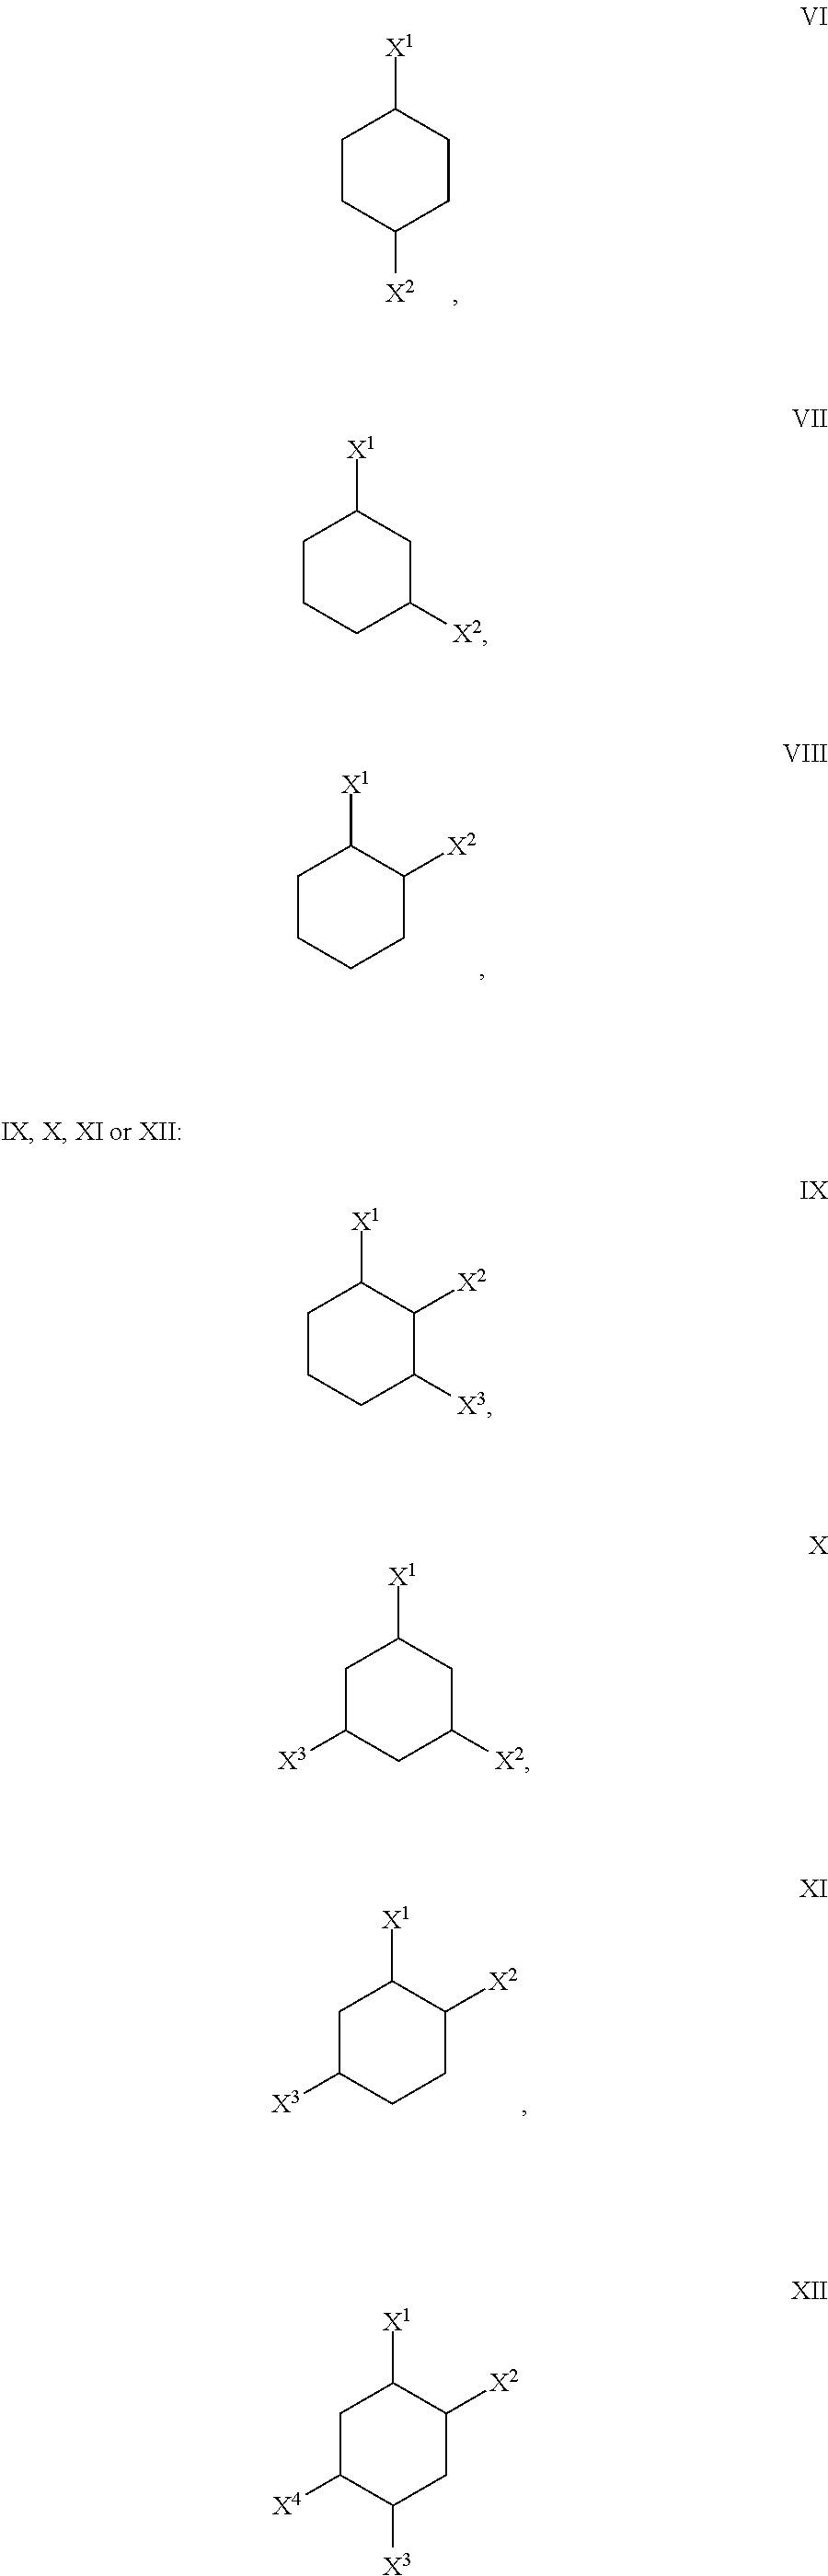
C1CC([X2])CCC1[X1].C1CCC([X2])CC1[X1].C1CCCC([X2])C1[X1].C1CCC([X3])C([X2])C1[X1].C1C([X3])CC([X2])CC1[X1].C1C([X3])CCC([X2])C1[X1].C1C([X4])C([X3])CC([X2])C1[X1]
